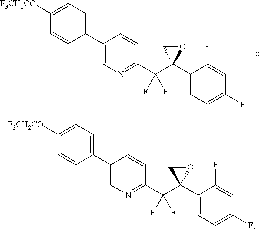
C1=C([F3CH2CO])C=CC(C2=CN=C(C(C3(C4=CC=C(F)C=C4F)CO3)(F)F)C=C2)=C1.C1=C([F3CH2CO])C=CC(C2=CN=C(C(C3(C4=CC=C(F)C=C4F)CO3)(F)F)C=C2)=C1
